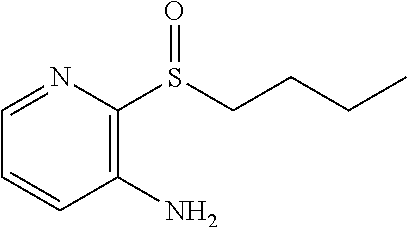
C1(N)=C(S(CCCC)=O)N=CC=C1
